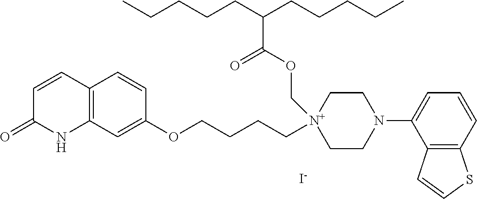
[I-].C12=C(C=C(OCCCC[N+]3(COC(C(CCCCC)CCCCC)=O)CCN(C4=CC=CC5=C4C=CS5)CC3)C=C1)NC(=O)C=C2
